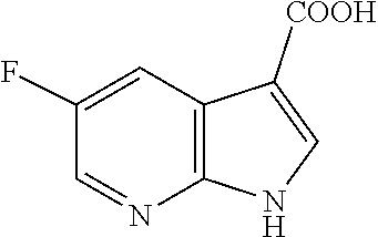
C12=C(NC=C1[COOH])N=CC(F)=C2
